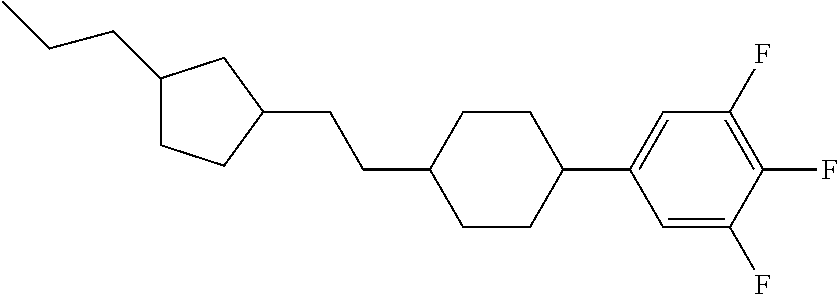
C1(CCC)CCC(CCC2CCC(C3=CC(F)=C(F)C(F)=C3)CC2)C1
